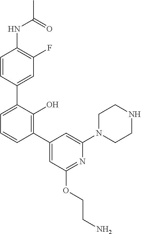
C1(NC(C)=O)=C(F)C=C(C2=CC=CC(C3=CC(OCCN)=NC(N4CCNCC4)=C3)=C2O)C=C1
